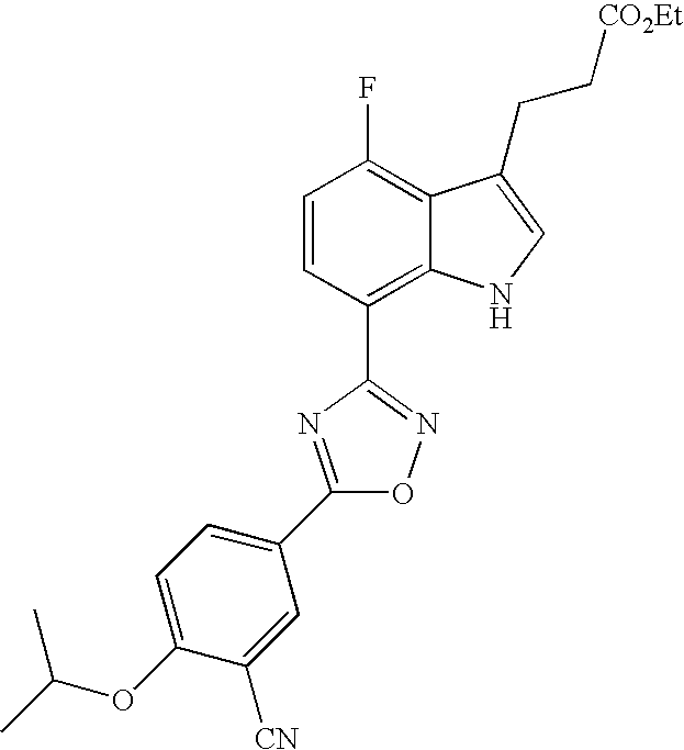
C1=CC(C2=NOC(C3=CC=C(OC(C)C)C([CN])=C3)=N2)=C2C(=C1F)C(CC[CO2Et])=CN2
